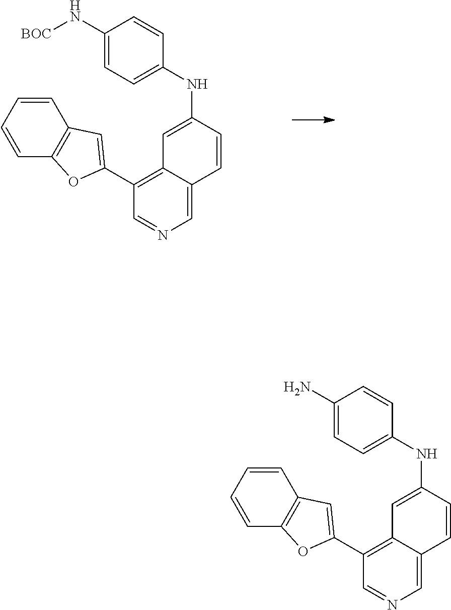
C1(N[BOC])=CC=C(NC2=CC3=C(C4=CC5=C(O4)C=CC=C5)C=NC=C3C=C2)C=C1.C1(N)=CC=C(NC2=CC3=C(C4=CC5=C(O4)C=CC=C5)C=NC=C3C=C2)C=C1
